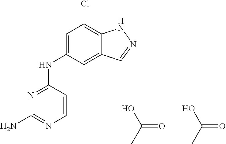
C(=O)(C)O.C1=C2C(=C(Cl)C=C1NC1=NC(N)=NC=C1)NN=C2.C(=O)(C)O
